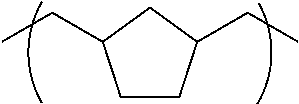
C1CC(CC)CC1CC
